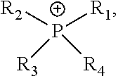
[R2][P+]([R1])([R4])[R3]
